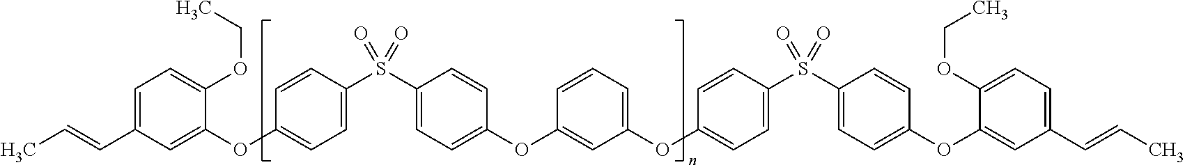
C1=C(C=CC)C=C(OC2=CC=C(S(C3=CC=C(OC4=CC(OC5=CC=C(S(C6=CC=C(OC7=CC(C=CC)=CC=C7OCC)C=C6)(=O)=O)C=C5)=CC=C4)C=C3)(=O)=O)C=C2)C(OCC)=C1
